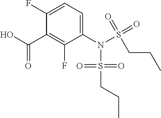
C1=C(F)C(C(O)=O)=C(F)C(N(S(=O)(=O)CCC)S(=O)(=O)CCC)=C1
